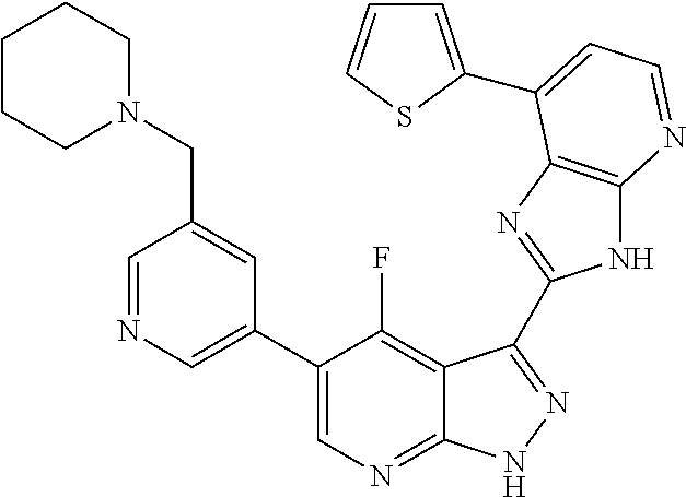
C1=NC=C(C2=CN=C3C(=C2F)C(C2=NC4=C(N2)N=CC=C4C2=CC=CS2)=NN3)C=C1CN1CCCCC1
